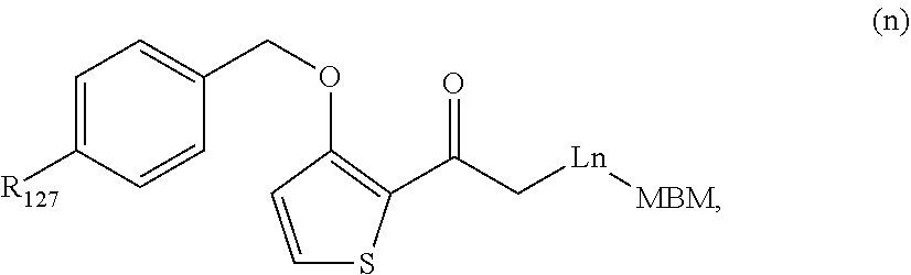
C1=C([R127])C=CC(COC2=C(C(C[Ln][MBM])=O)SC=C2)=C1
